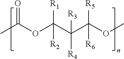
O=C(C)OC([R1])(C([R4])(C([R5])(OC)[R6])[R3])[R2]
